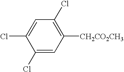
C1([CH2CO2CH3])=C(Cl)C=C(Cl)C(Cl)=C1
